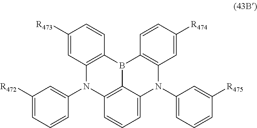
C12=C3C(=CC=C1)N(C1=CC=CC([R475])=C1)C1=C(B3C3=C(N2C2=CC([R472])=CC=C2)C=C([R473])C=C3)C=CC([R474])=C1
